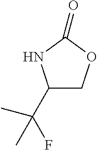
C1(C(C)(C)F)COC(=O)N1
